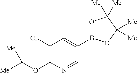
C1(Cl)=C(OC([Me])[Me])N=CC(B2OC([Me])([Me])C([Me])([Me])O2)=C1
